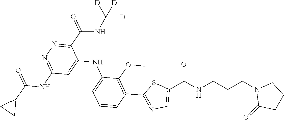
C1=CC=C(NC2=CC(NC(C3CC3)=O)=NN=C2C(NC([D])([D])[D])=O)C(OC)=C1C1=NC=C(C(NCCCN2C(=O)CCC2)=O)S1
